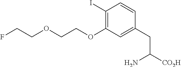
C1(I)=C(OCCOCCF)C=C(CC([CO2H])N)C=C1
